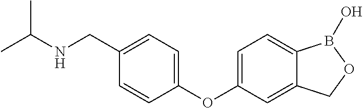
CC(NCC1=CC=C(OC2=CC=C3C(=C2)COB3O)C=C1)C
